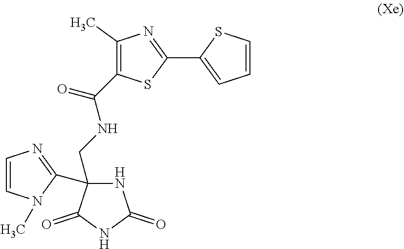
N1C(CNC(=O)C2=C(C)N=C(C3=CC=CS3)S2)(C2=NC=CN2C)C(=O)NC1=O
